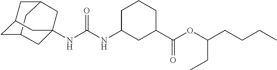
C12CC3CC(C1)CC(NC(NC1CC(C(OC(CCCC)CC)=O)CCC1)=O)(C3)C2
